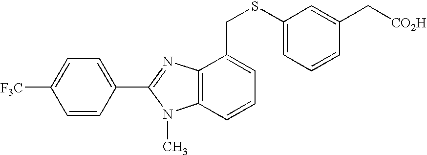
C1=CC(C2=NC3=C(N2C)C=CC=C3CSC2=CC=CC(C[CO2H])=C2)=CC=C1[F3C]
